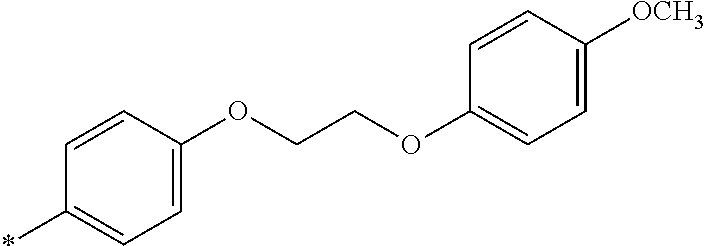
C1=CC([OCH3])=CC=C1OCCOC1=CC=C(*)C=C1
